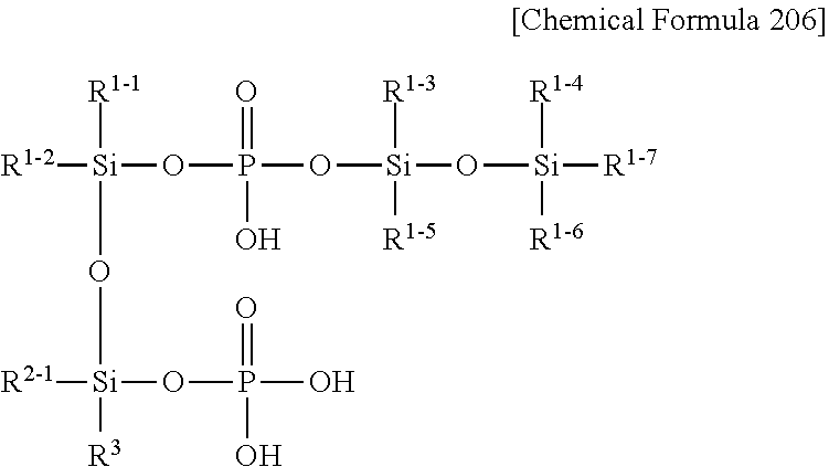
[R1-2][Si](OP(O[Si](O[Si]([R1-7])([R1-4])[R1-6])([R1-3])[R1-5])(=O)O)(O[Si]([R3])(OP(O)(=O)O)[R2-1])[R1-1]
